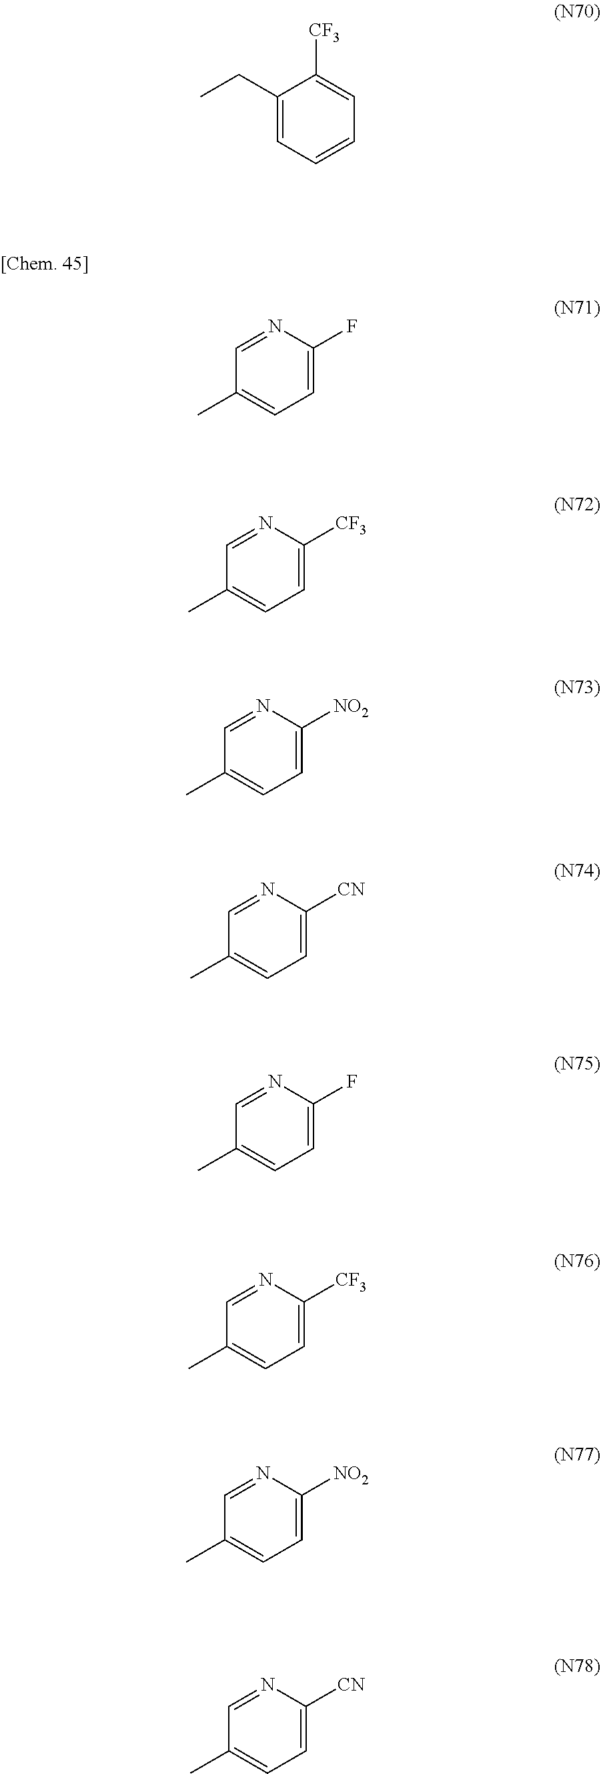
C1(CC)=CC=CC=C1[CF3].C1=C(F)N=CC(C)=C1.C1=C([CF3])N=CC(C)=C1.C1=C([NO2])N=CC(C)=C1.C1=C([CN])N=CC(C)=C1.C1=C(F)N=CC(C)=C1.C1=C([CF3])N=CC(C)=C1.C1=C([NO2])N=CC(C)=C1.C1=C([CN])N=CC(C)=C1
